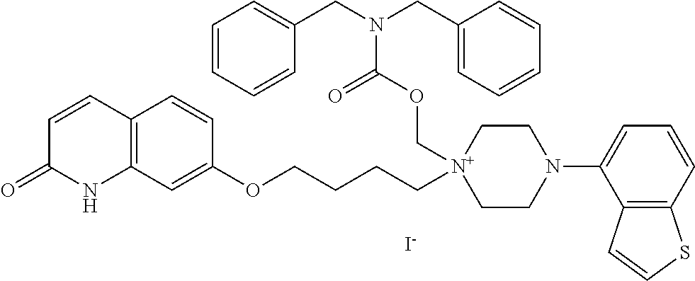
[I-].C12=C(C=C(OCCCC[N+]3(COC(N(CC4=CC=CC=C4)CC4=CC=CC=C4)=O)CCN(C4=CC=CC5=C4C=CS5)CC3)C=C1)NC(=O)C=C2
